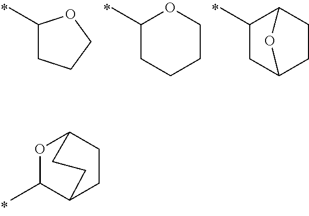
O1C(C)C2CCC1CC2.C1(C)CCCO1.C1(C)CCCCO1.C1(C)CC2CCC1O2
